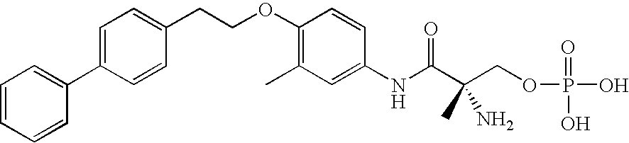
C1=CC=CC(C2=CC=C(CCOC3=C(C)C=C(NC(C(COP(=O)(O)O)(C)N)=O)C=C3)C=C2)=C1
